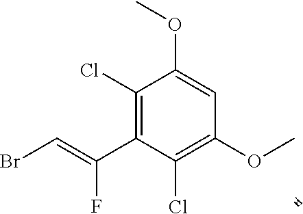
C1(Cl)=C(C(=CBr)F)C(Cl)=C(OC)C=C1OC
